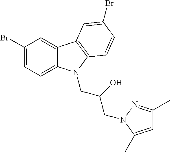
C1(Br)=CC=C2C(=C1)C1=C(N2CC(O)CN2N=C(C)C=C2C)C=CC(Br)=C1
